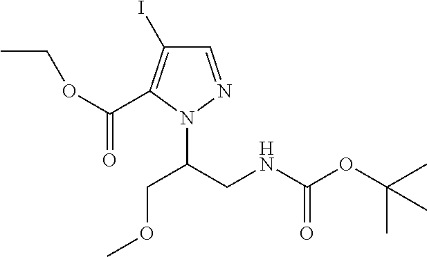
C1=NN(C(CNC(OC(C)(C)C)=O)COC)C(C(OCC)=O)=C1I
